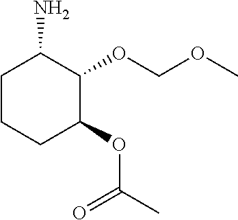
C1CCC(OC(C)=O)C(OCOC)C1N
